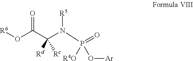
[R6]OC(C(N(P(=O)(O[Ar])[R4O])[R5])([Rd])[Rc])=O
